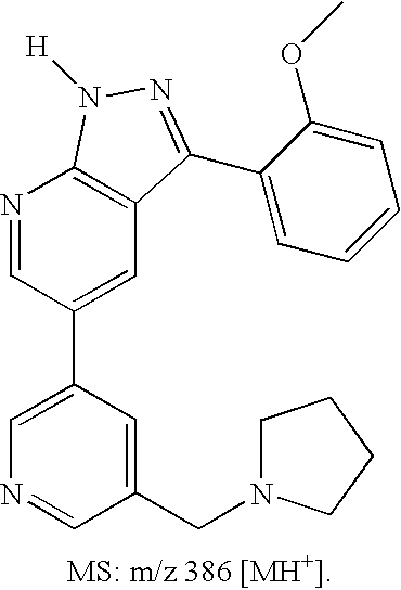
C1=C(C2=CC3=C(N=C2)N([H])N=C3C2=CC=CC=C2OC)C=C(CN2CCCC2)C=N1
